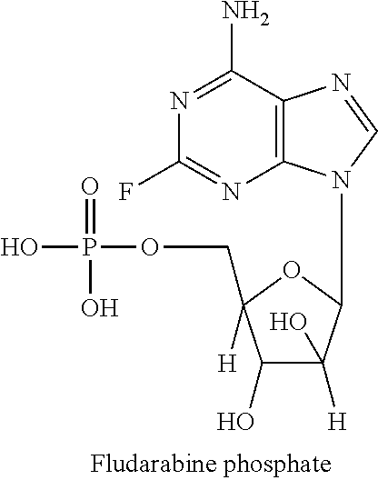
N1=C(N)C2=C(N=C1F)N(C1C([H])(O)C(O)C(COP(O)(O)=O)([H])O1)C=N2
